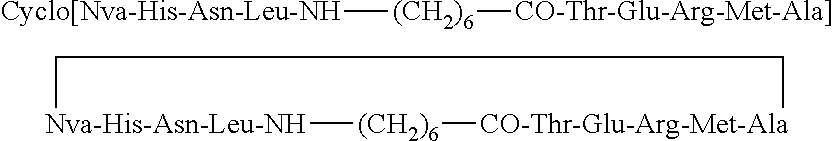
[Nva-His-Asn-Leu-NH]1[(CH2)6][CO-Thr-Glu-Arg-Met-Ala]CC1.[Cyclo[Nva-His-Asn-Leu-NH][(CH2)6][CO-Thr-Glu-Arg-Met-Ala]]
